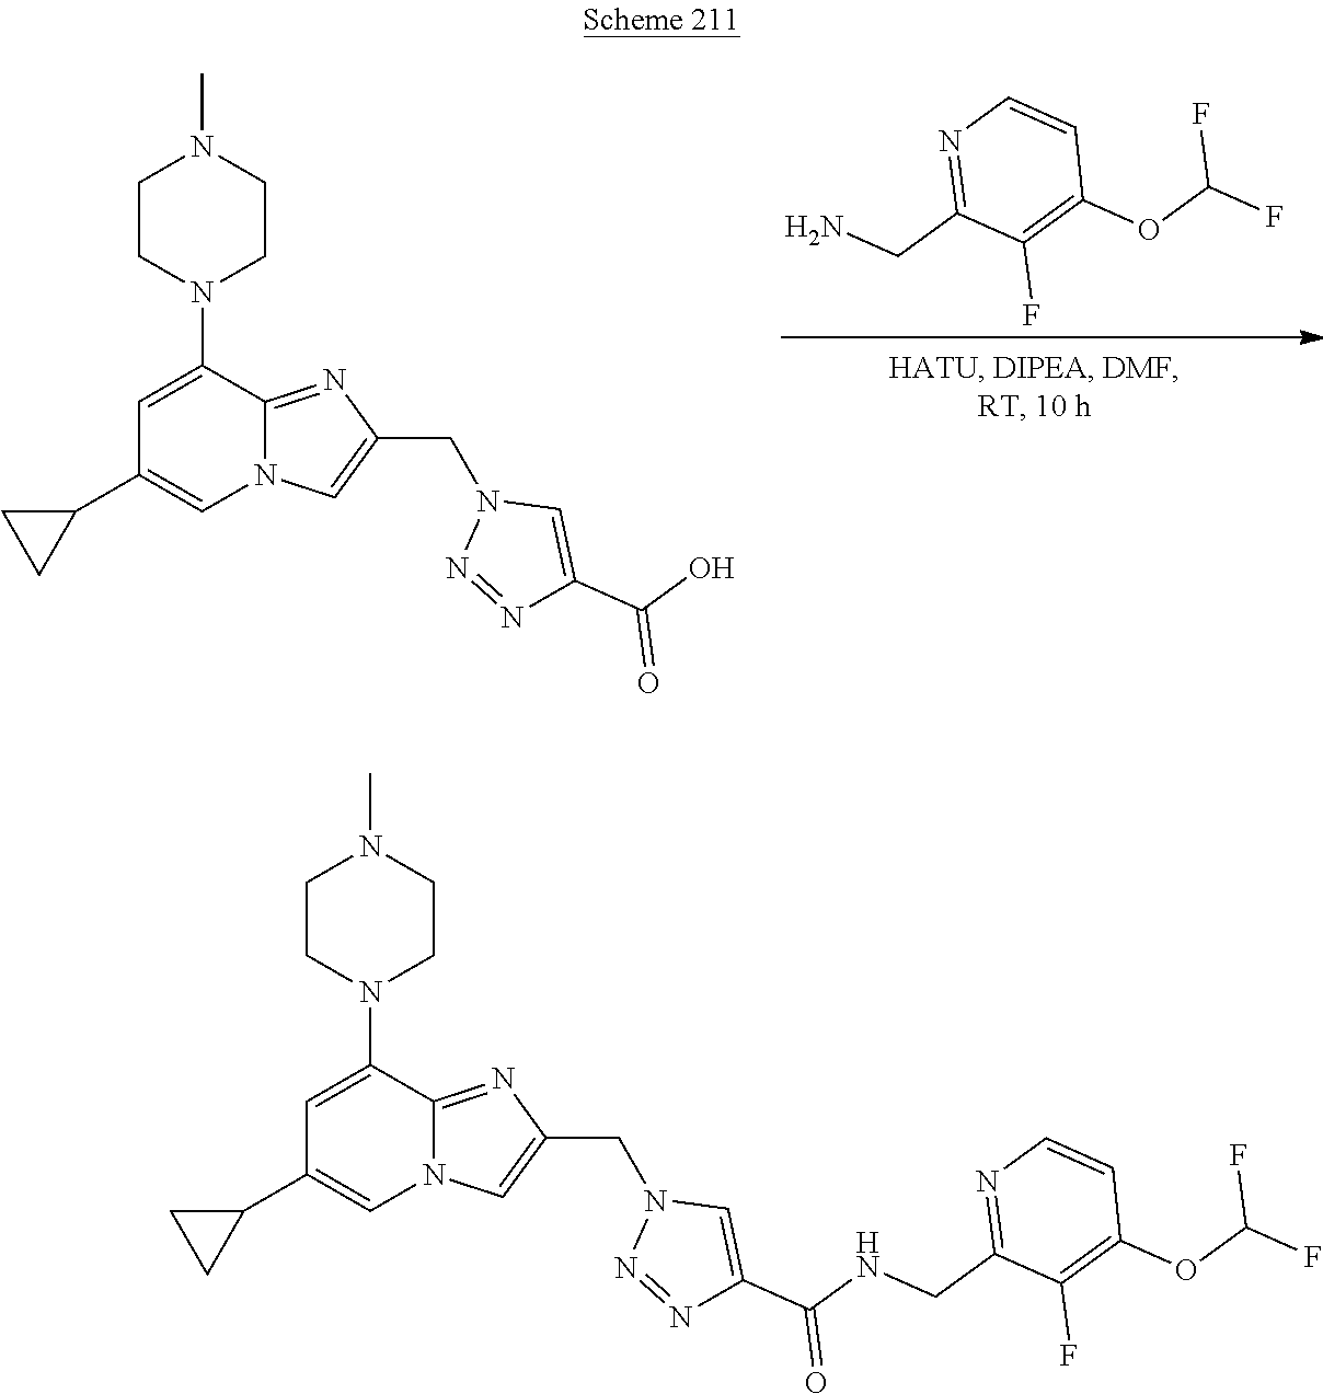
NCC1=NC=CC(OC(F)F)=C1F.C1=C(N2CCN(C)CC2)C2=NC(CN3N=NC(C(O)=O)=C3)=CN2C=C1C1CC1.C1=C(N2CCN(C)CC2)C2=NC(CN3N=NC(C(NCC4=NC=CC(OC(F)F)=C4F)=O)=C3)=CN2C=C1C1CC1
